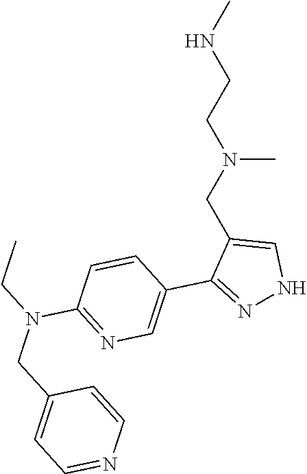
CNCCN(CC1=CNN=C1C1=CN=C(N(CC2=CC=NC=C2)CC)C=C1)C
